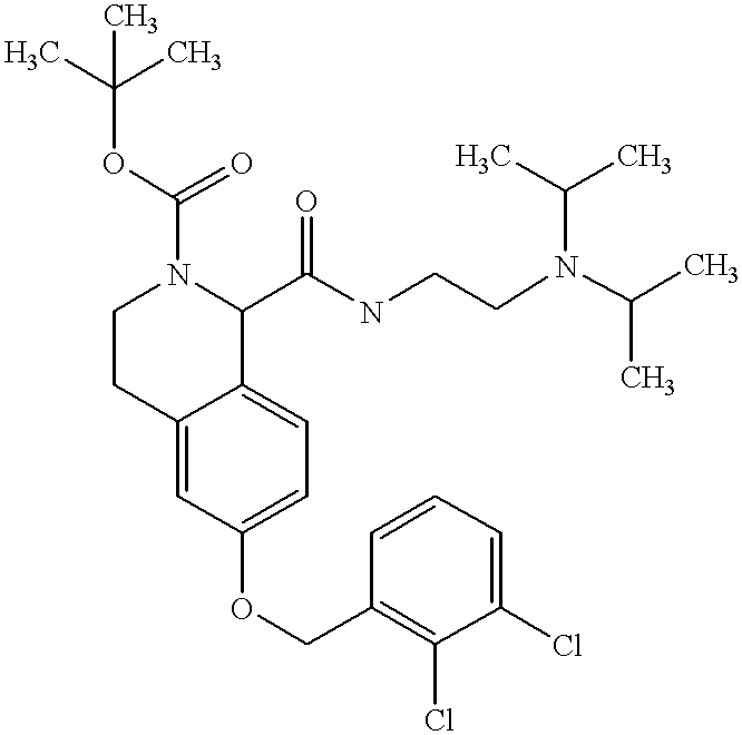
O(C1=CC=C2C(=C1)CCN(C(=O)OC(C)(C)C)C2C(NCCN(C(C)C)C(C)C)=O)CC1=C(Cl)C(Cl)=CC=C1
